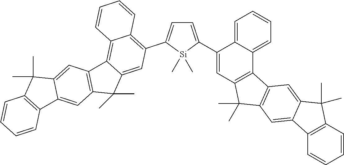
C1=C(C2=CC3=C(C4=CC=CC=C24)C2=C(C3(C)C)C=C3C(=C2)C(C)(C)C2=C3C=CC=C2)[Si](C)(C)C(C2=C3C(=C4C(=C2)C(C)(C)C2=C4C=C4C(=C2)C2=C(C4(C)C)C=CC=C2)C=CC=C3)=C1
